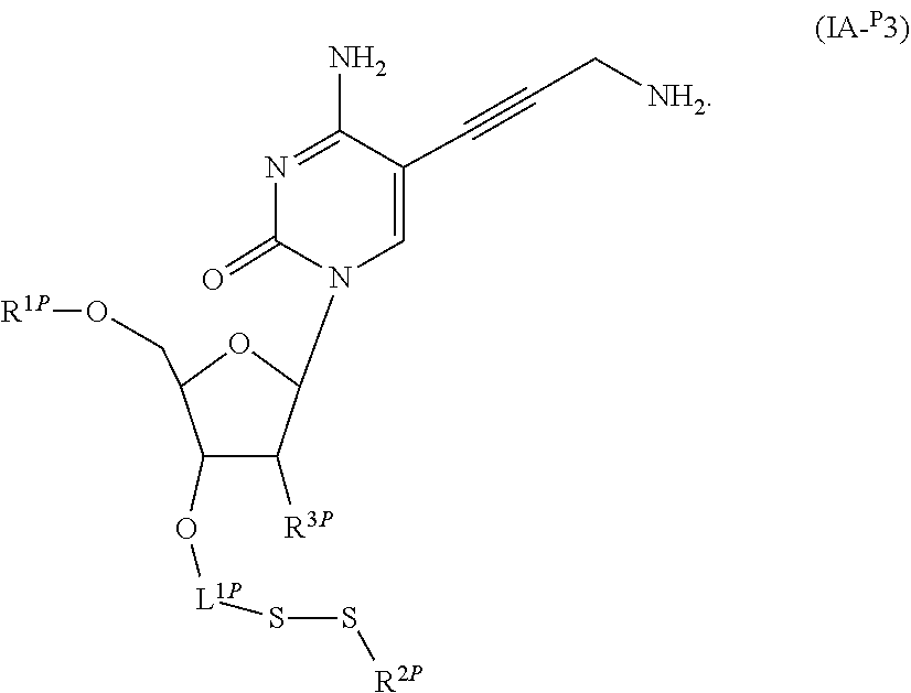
O(C1C(CO[R1P])OC(N2C(=O)N=C(N)C(C#CC[NH2])=C2)C1[R3P])[L1P]SS[R2P]
